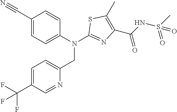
C1(N(C2=NC(C(=O)NS(C)(=O)=O)=C(C)S2)CC2=CC=C(C(F)(F)F)C=N2)=CC=C(C#N)C=C1
